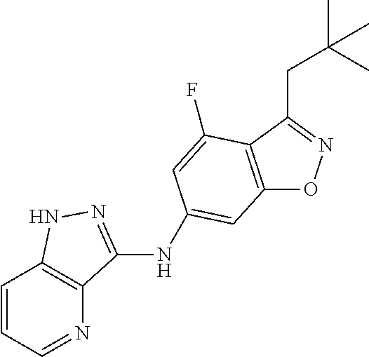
C12=C(C(CC(C)(C)C)=NO1)C(F)=CC(NC1=NNC3=C1N=CC=C3)=C2
